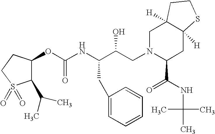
C1(C(C)C)C(OC(NC(C(CN2C(C(=O)NC(C)(C)C)CC3([H])C([H])(C2)CCS3)O)CC2=CC=CC=C2)=O)CCS1(=O)=O
